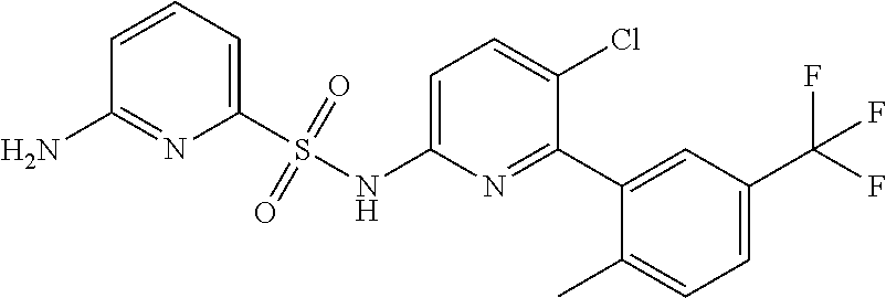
C1=C(NS(C2=CC=CC(N)=N2)(=O)=O)N=C(C2=CC(C(F)(F)F)=CC=C2C)C(Cl)=C1
